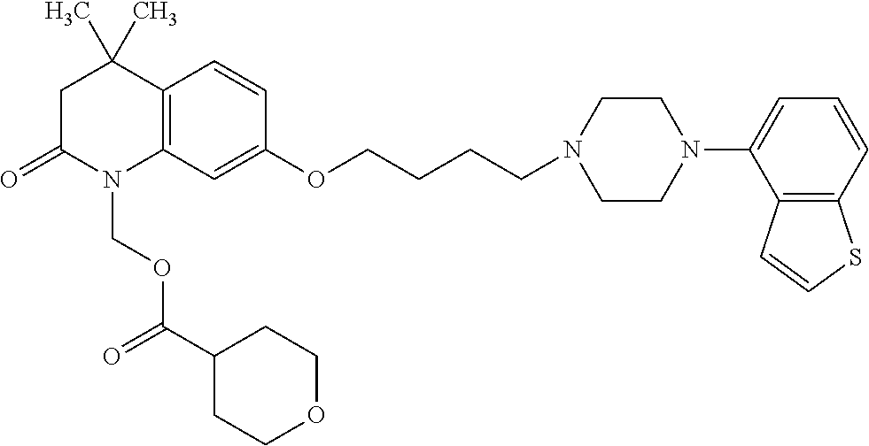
C12=C(C=C(OCCCCN3CCN(C4=CC=CC5=C4C=CS5)CC3)C=C1)N(COC(=O)C1CCOCC1)C(=O)CC2(C)C
